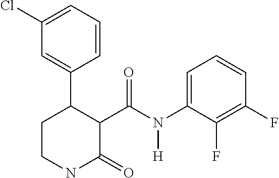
C1(Cl)=CC=CC(C2CCNC(=O)C2C(N(C2=CC=CC(F)=C2F)[H])=O)=C1
